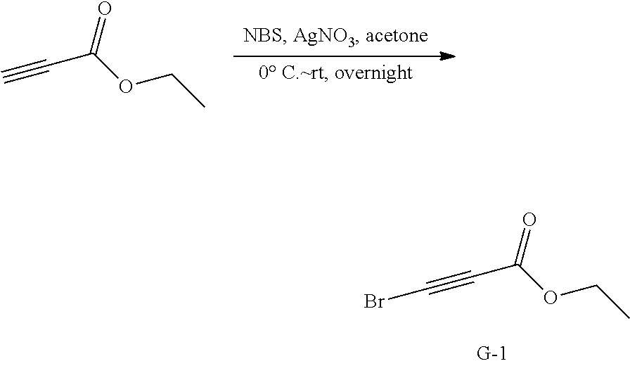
O=C(OCC)C#C.O=C(OCC)C#CBr
